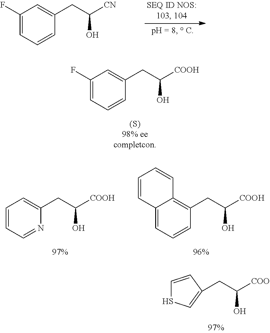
C1(F)=CC=CC(CC([COOH])O)=C1.C1=CC(CC([COO])O)=CS1.C1(F)=CC=CC(CC([CN])O)=C1.C1=CC=NC(CC([COOH])O)=C1.C12=CC=CC(CC([COOH])O)=C1C=CC=C2
